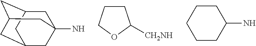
C1C2CC3CC(CC1(N)C3)C2.C1CCOC1[CH2NH].C1(N)CCCCC1
